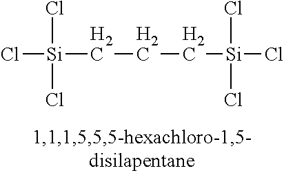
Cl[Si](CCC[Si](Cl)(Cl)Cl)(Cl)Cl
